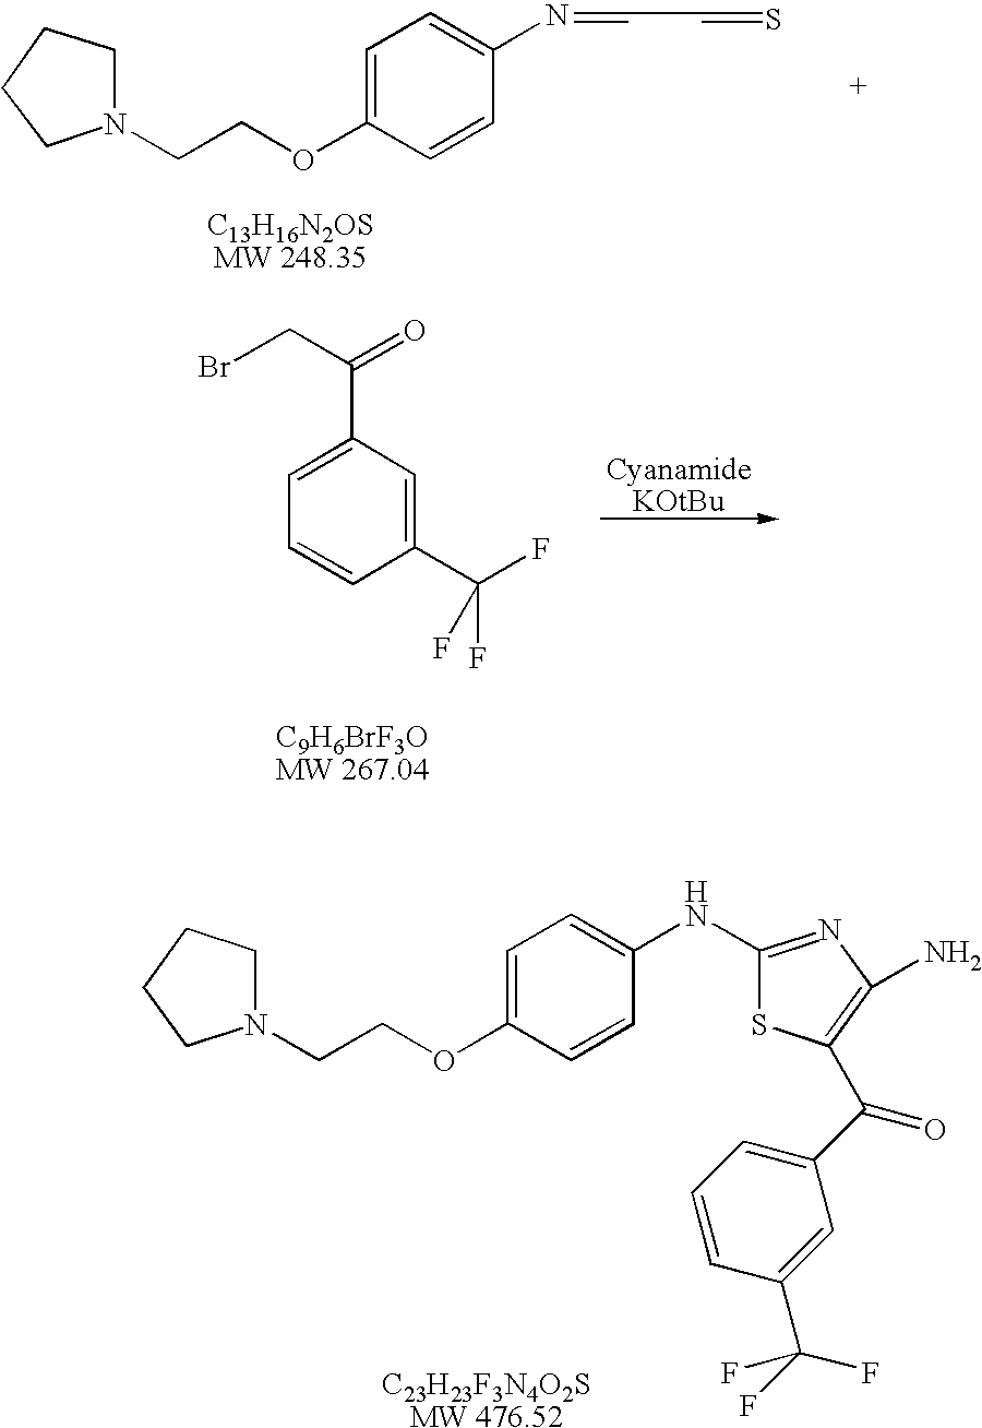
C1=C(C(=O)CBr)C=C(C(F)(F)F)C=C1.C1(NC2=CC=C(OCCN3CCCC3)C=C2)=NC(N)=C(C(C2=CC=CC(C(F)(F)F)=C2)=O)S1.C1CCCN1CCOC1=CC=C(N=CC=S)C=C1
